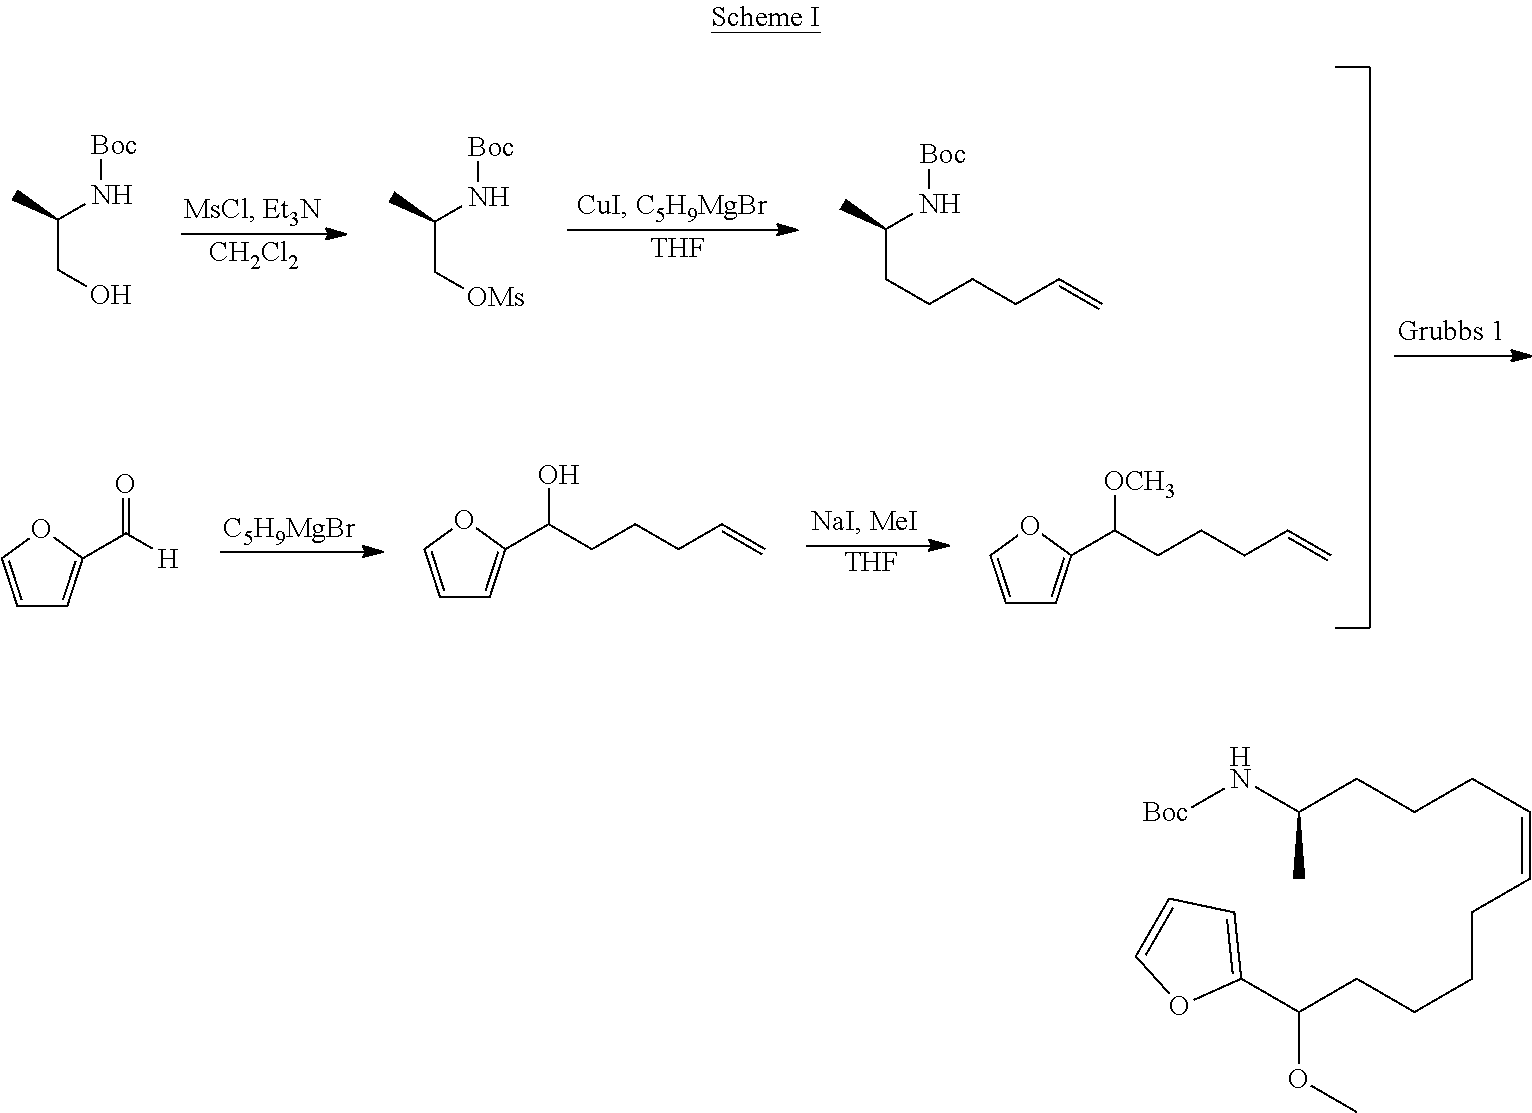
[THF].[C5H9MgBr].[THF].[CH2Cl2].CC(N[Boc])CO.CC(N[Boc])C[OMs].CC(N[Boc])CCCCC=C.C1=COC(C([H])=O)=C1.C1=COC(C(CCCC=C)O)=C1.C1=COC(C(CCCC=C)[OCH3])=C1.[Boc]NC(CCCC=CCCCCC(C1=CC=CO1)OC)C
